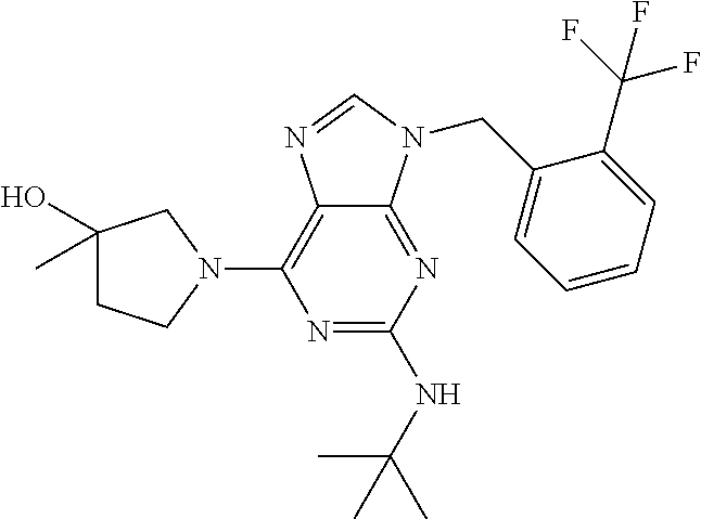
N1=C(NC(C)(C)C)N=C2C(=C1N1CC(O)(C)CC1)N=CN2CC1=CC=CC=C1C(F)(F)F
